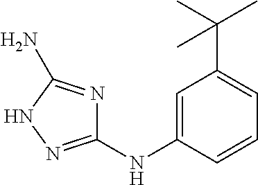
C1=C(NC2=NNC(N)=N2)C=CC=C1C(C)(C)C
